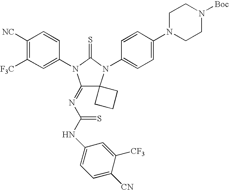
C1([NC])=C([F3C])C=C(N2C(=NC(NC3=CC=C([CN])C([CF3])=C3)=S)C3(N(C4=CC=C(N5CCN([Boc])CC5)C=C4)C2=S)CCC3)C=C1
